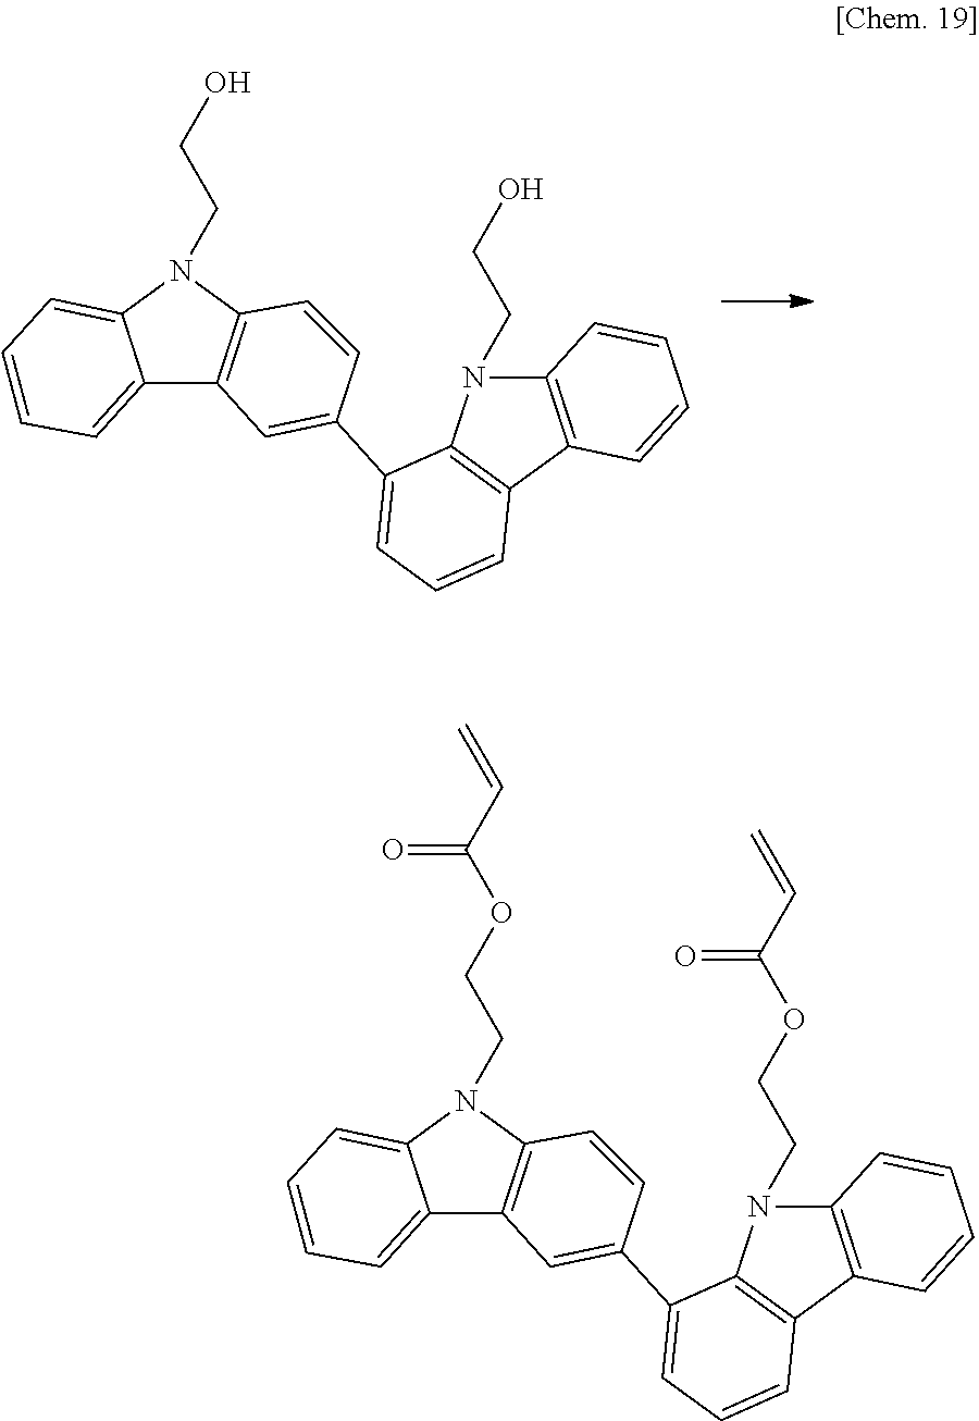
C12=CC=CC=C1N(CCOC(C=C)=O)C1=C2C=C(C2=CC=CC3=C2N(CCOC(C=C)=O)C2=C3C=CC=C2)C=C1.C12=CC=CC=C1N(CCO)C1=C2C=C(C2=CC=CC3=C2N(CCO)C2=C3C=CC=C2)C=C1
